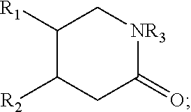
C1([R1])C([R2])CC(=O)[NR3]C1
